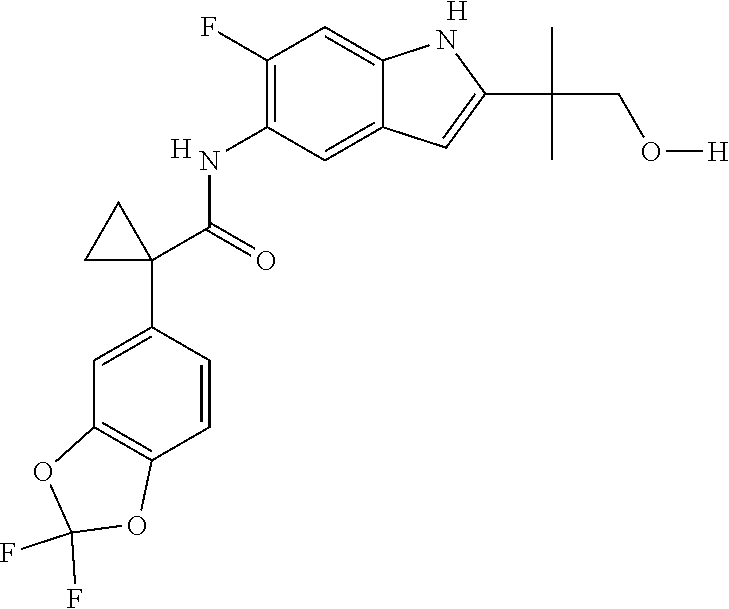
C1=CC(C2(C(NC3=C(F)C=C4C(=C3)C=C(C(C)(CO[H])C)N4)=O)CC2)=CC2=C1OC(F)(F)O2.[H].[H]
